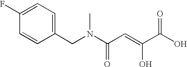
C1(F)=CC=C(CN(C(C=C(C(O)=O)O)=O)C)C=C1
